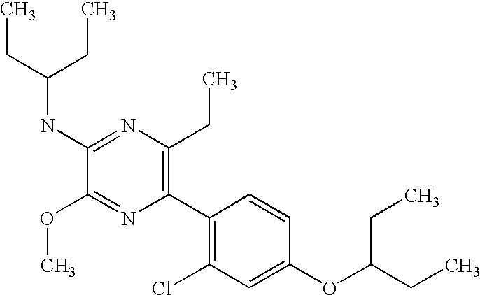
C1(NC(CC)CC)=NC(CC)=C(C2=C(Cl)C=C(OC(CC)CC)C=C2)N=C1OC
